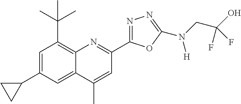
C1=C(C2CC2)C=C2C(=C1C(C)(C)C)N=C(C1=NN=C(N(CC(O)(F)F)[H])O1)C=C2C
